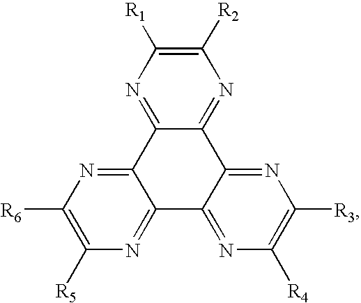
C1([R2])=C([R1])N=C2C(=N1)C1=NC([R3])=C([R4])N=C1C1=NC([R5])=C([R6])N=C21
